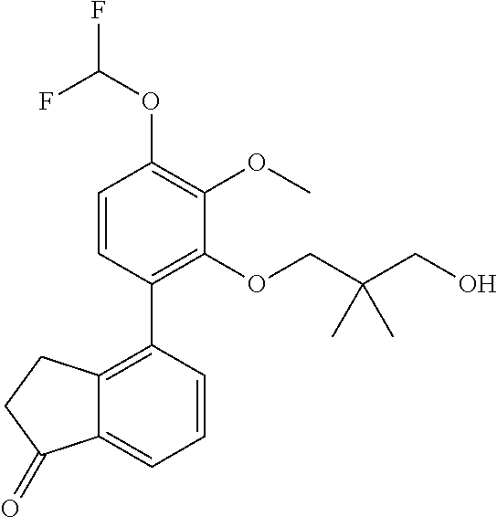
C1=CC(C2=C3C(=CC=C2)C(=O)CC3)=C(OCC(CO)(C)C)C(OC)=C1OC(F)F
